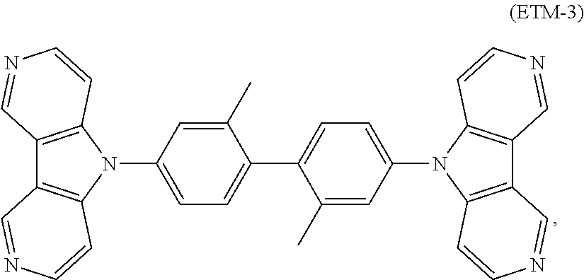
C12=C(N(C3=CC=C(C4=CC=C(N5C6=C(C7=C5C=CN=C7)C=NC=C6)C=C4C)C(C)=C3)C3=C1C=NC=C3)C=CN=C2
